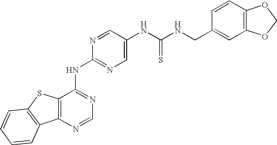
C12=C(N=CN=C1NC1=NC=C(NC(NCC3=CC4=C(C=C3)OCO4)=S)C=N1)C1=C(S2)C=CC=C1
